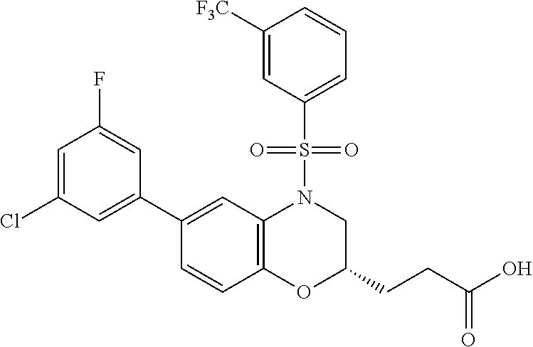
C1(C2=CC(Cl)=CC(F)=C2)=CC2=C(C=C1)OC(CCC(O)=O)CN2S(=O)(=O)C1=CC=CC([F3C])=C1
